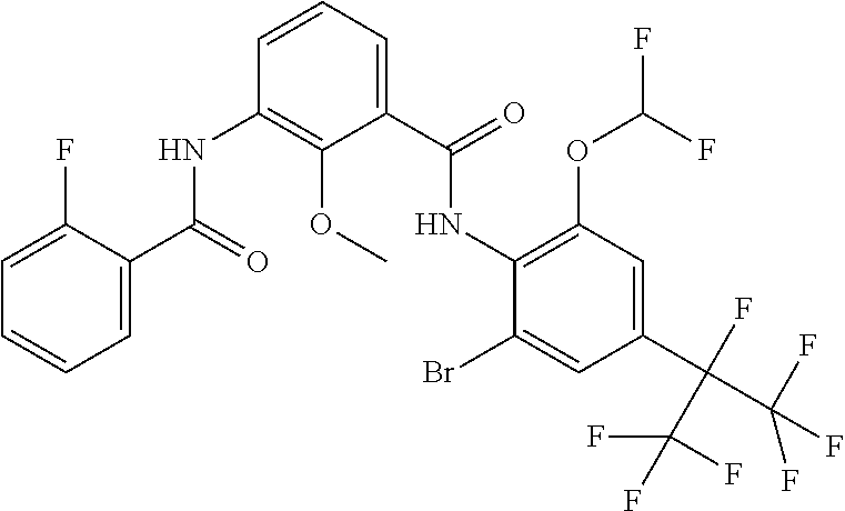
C1(NC(C2=CC=CC(NC(C3=CC=CC=C3F)=O)=C2OC)=O)=C(OC(F)F)C=C(C(C(F)(F)F)(F)C(F)(F)F)C=C1Br
